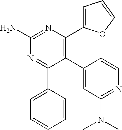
C1(N)=NC(C2=CC=CO2)=C(C2=CC(N(C)C)=NC=C2)C(C2=CC=CC=C2)=N1
